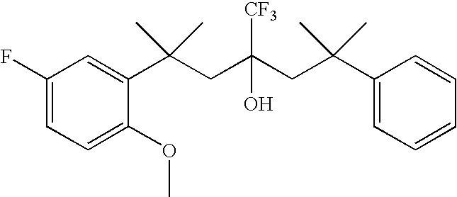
C1=C(OC)C(C(CC(CC(C2=CC=CC=C2)(C)C)(O)[CF3])(C)C)=CC(F)=C1
